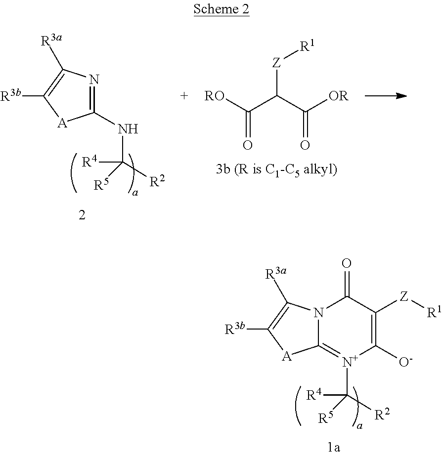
[RO]C(C(C([OR])=O)[Z][R1])=O.C1(NC([R4])([R5])[R2])=NC([R3a])=C([R3b])[A]1.C12=[N+](C([R4])([R5])[R2])C([O-])=C([Z][R1])C(=O)N1C([R3a])=C([R3b])[A]2
